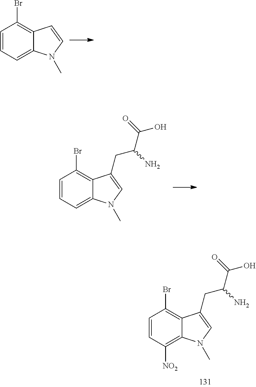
C1=CC=C2C(=C1Br)C=CN2C.C1=CC=C2C(=C1Br)C(CC(C(=O)O)N)=CN2C.C1=CC([NO2])=C2C(=C1Br)C(CC(C(=O)O)N)=CN2C
